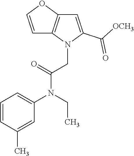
C1(C)=CC(N(CC)C(=O)CN2C(C(=O)[OCH3])=CC3=C2C=CO3)=CC=C1
